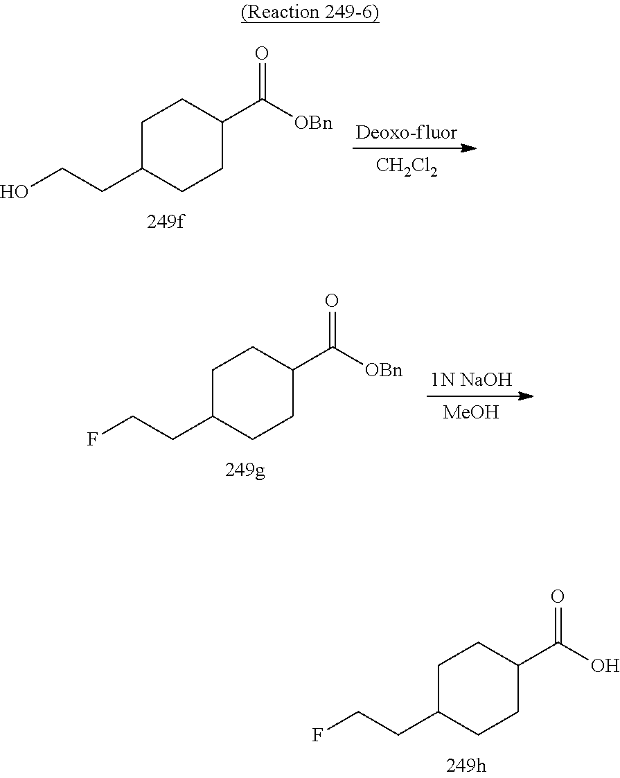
[Deoxo-fluor].[CH2Cl2].C1C(CCO)CCC(C([OBn])=O)C1.[1N NaOH].[MeOH].C1C(CCF)CCC(C([OBn])=O)C1.C1C(CCF)CCC(C(O)=O)C1
